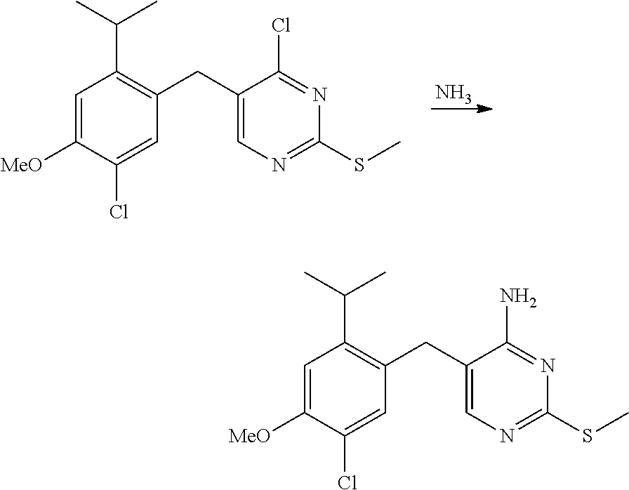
C1=C([MeO])C(Cl)=CC(CC2=CN=C(SC)N=C2Cl)=C1C(C)C.N.C1=C([MeO])C(Cl)=CC(CC2=CN=C(SC)N=C2N)=C1C(C)C
